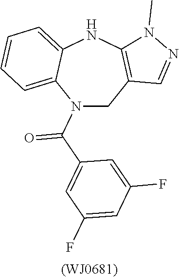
N1(C(C2=CC(F)=CC(F)=C2)=O)CC2=C(NC3=CC=CC=C13)N(C)N=C2
